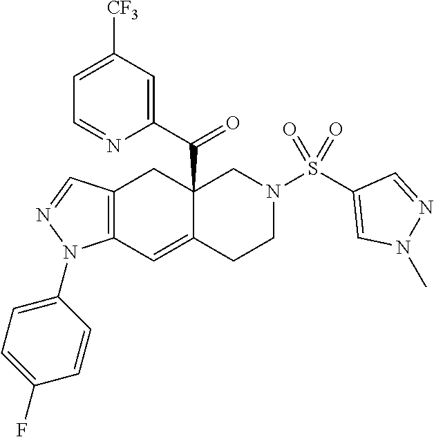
C12=C(C=C3C(C(C4=CC([CF3])=CC=N4)=O)(C1)CN(S(C1=CN(C)N=C1)(=O)=O)CC3)N(C1=CC=C(F)C=C1)N=C2
